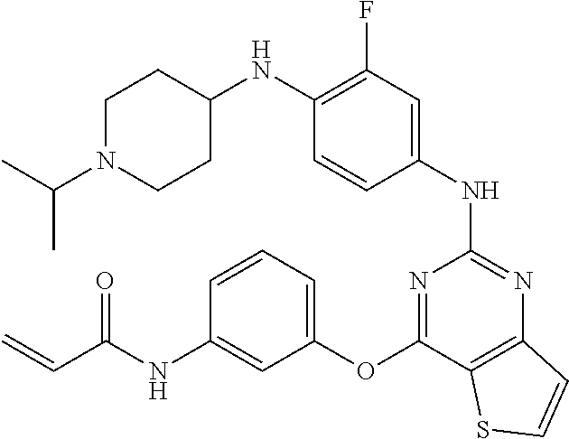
N(C1=C(F)C=C(NC2=NC3=C(C(OC4=CC=CC(NC(C=C)=O)=C4)=N2)SC=C3)C=C1)C1CCN(C(C)C)CC1
